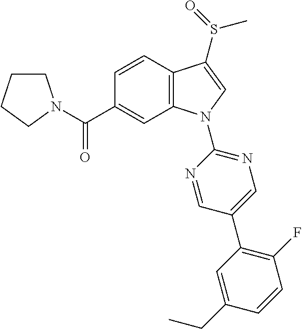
C(C1=CC2=C(C=C1)C(S(C)=O)=CN2C1=NC=C(C2=C(F)C=CC(CC)=C2)C=N1)(=O)N1CCCC1
